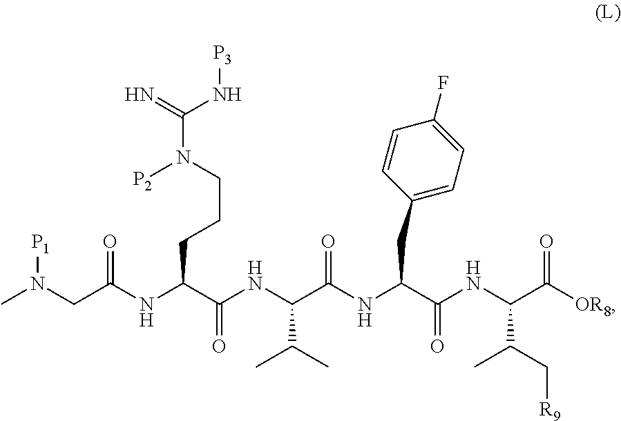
CN(CC(NC(C(=O)NC(C(NC(C(=O)NC(C([OR8])=O)C(C)C[R9])CC1=CC=C(F)C=C1)=O)C(C)C)CCCN([P2])C(=N)N[P3])=O)[P1]
